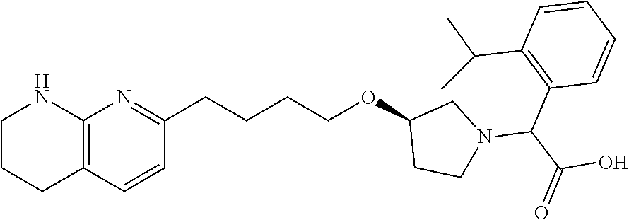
C12=C(C=CC(CCCCOC3CN(C(C(O)=O)C4=C(C(C)C)C=CC=C4)CC3)=N1)CCCN2
